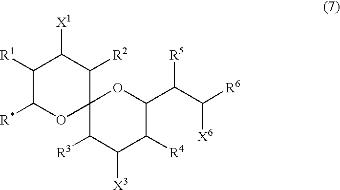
C1([R1])C([R*])OC2(C([R2])C1[X1])C([R3])C([X3])C([R4])C(C(C([X6])[R6])[R5])O2
